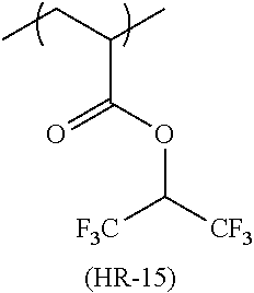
CCC(C)C(OC([F3C])[CF3])=O.[(HR-15)]
